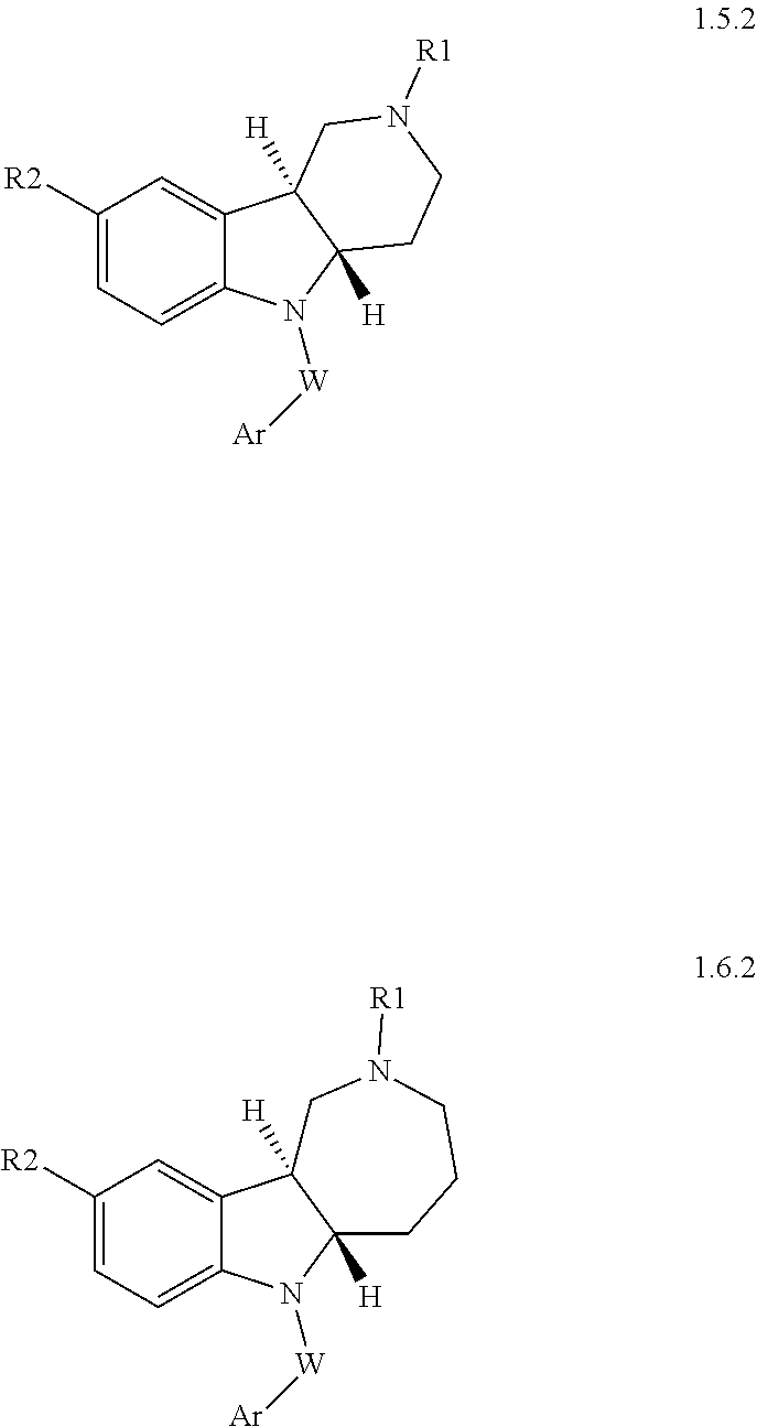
C1([R2])=CC=C2C(=C1)C1([H])C([H])(N2[W][Ar])CCN([R1])C1.C1([R2])=CC=C2C(=C1)C1([H])C([H])(N2[W][Ar])CCCN([R1])C1
